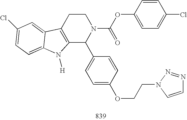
C12=C(CCN(C(OC3=CC=C(Cl)C=C3)=O)C1C1=CC=C(OCCN3C=CN=N3)C=C1)C1=CC(Cl)=CC=C1N2[H]
